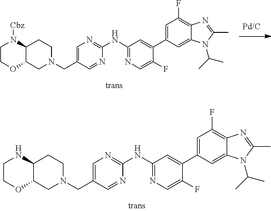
C1COC2C(N1[Cbz])CCN(CC1=CN=C(NC3=NC=C(F)C(C4=CC(F)=C5C(=C4)N(C(C)C)C(C)=N5)=C3)N=C1)C2.C1COC2C(N1)CCN(CC1=CN=C(NC3=NC=C(F)C(C4=CC(F)=C5C(=C4)N(C(C)C)C(C)=N5)=C3)N=C1)C2
